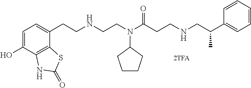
C1=C(O)C2=C(C(CCNCCN(C(CCNCC(C3=CC=CC=C3)C)=O)C3CCCC3)=C1)SC(=O)N2
